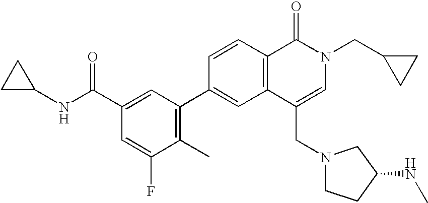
C1=CC(C2=C(C)C(F)=CC(C(NC3CC3)=O)=C2)=CC2=C1C(=O)N(CC1CC1)C=C2CN1CCC(NC)C1
